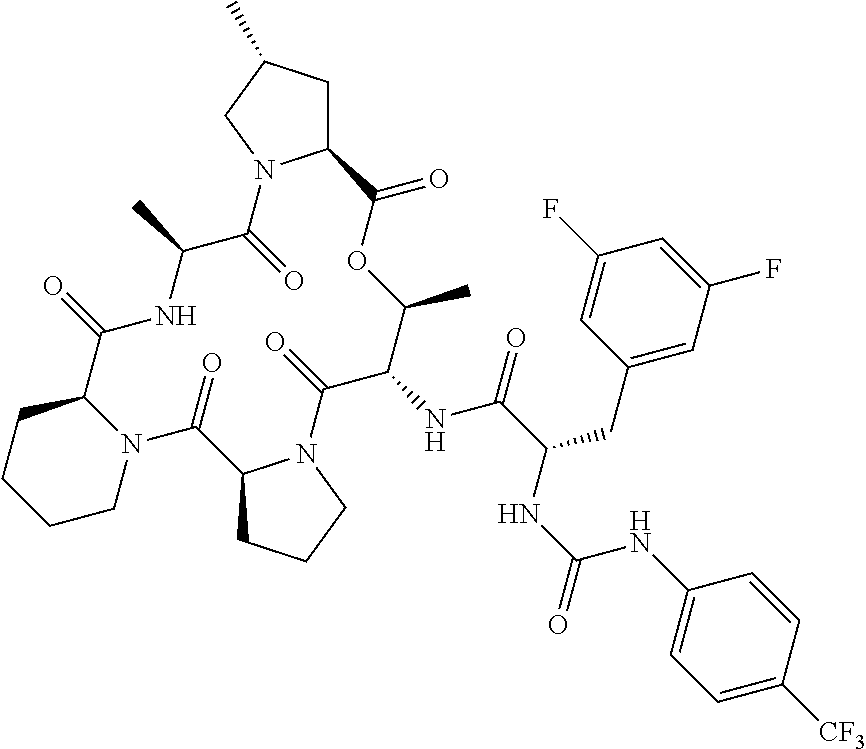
C12CC(C)CN1C(=O)C(C)NC(=O)C1CCCCN1C(=O)C1CCCN1C(=O)C(NC(=O)C(CC1=CC(F)=CC(F)=C1)NC(=O)NC1=CC=C([CF3])C=C1)C(C)OC2=O
